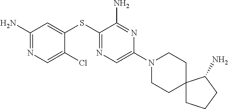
C1=C(SC2=NC=C(N3CCC4(CC3)CCCC4N)N=C2N)C(Cl)=CN=C1N
